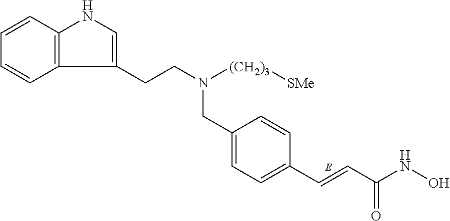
C12=C(C=CC=C1)NC=C2CCN([(CH2)3][SMe])CC1=CC=C(C=CC(NO)=O)C=C1
